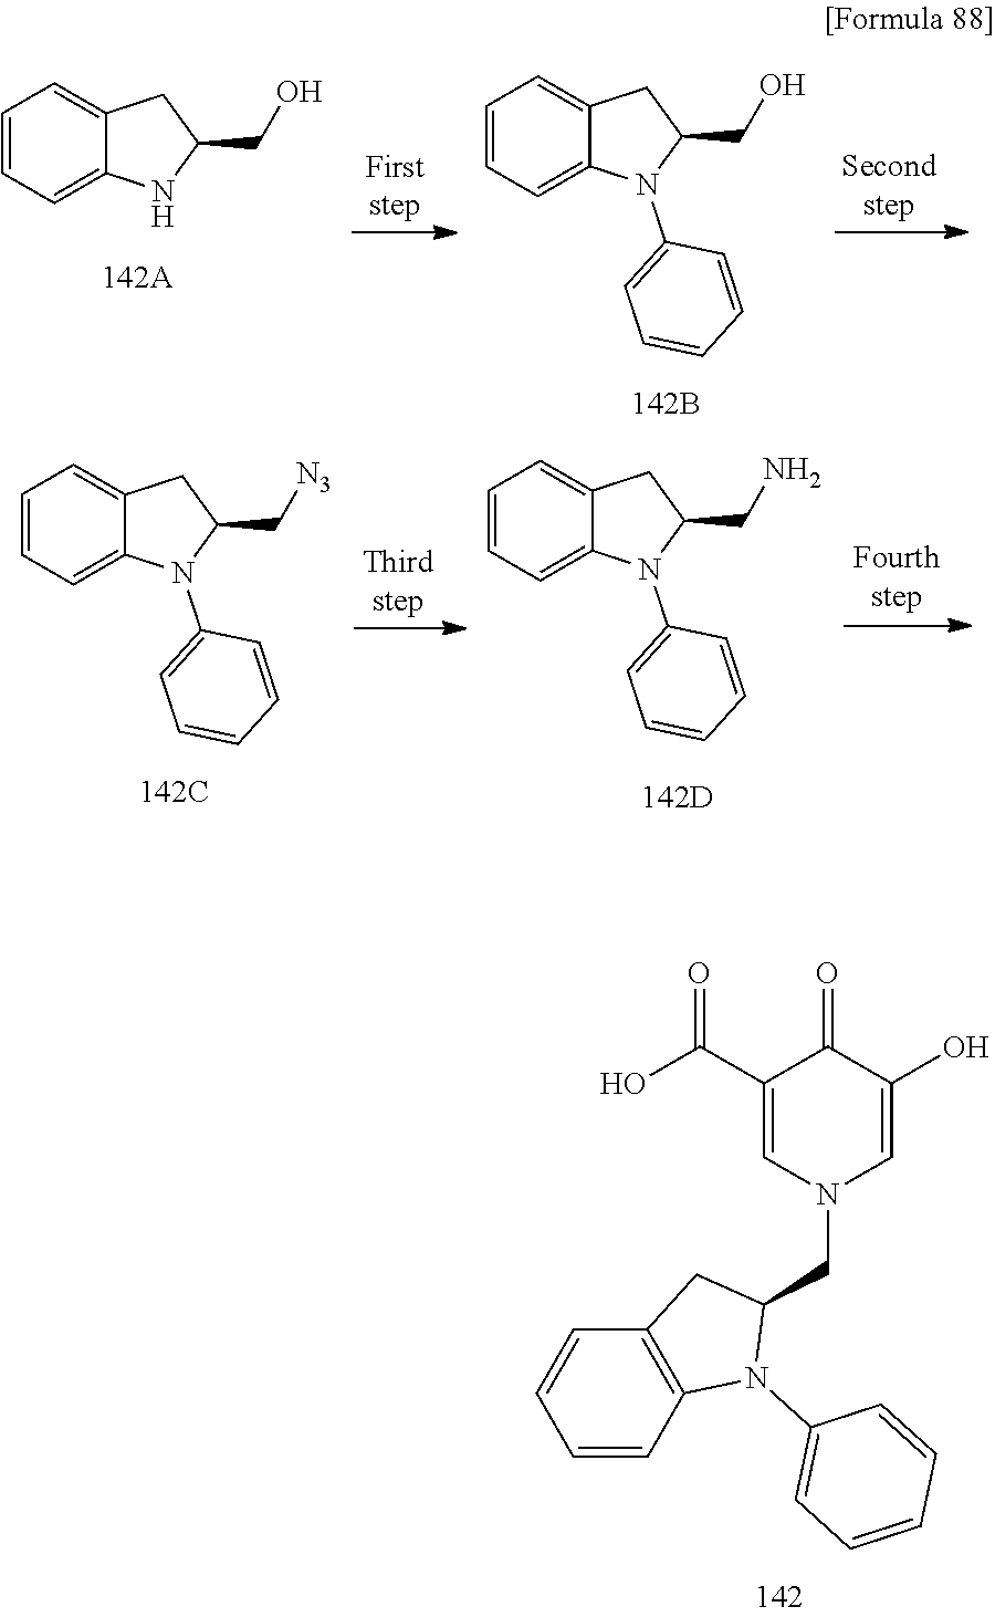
C1=CC=C2C(=C1)CC(CO)N2.C1=CC=C2C(=C1)CC(CO)N2C1=CC=CC=C1.C1=CC=C2C(=C1)CC(C[N3])N2C1=CC=CC=C1.C1=CC=C2C(=C1)CC(CN)N2C1=CC=CC=C1.C1(C(O)=O)=CN(CC2CC3=C(N2C2=CC=CC=C2)C=CC=C3)C=C(O)C1=O
